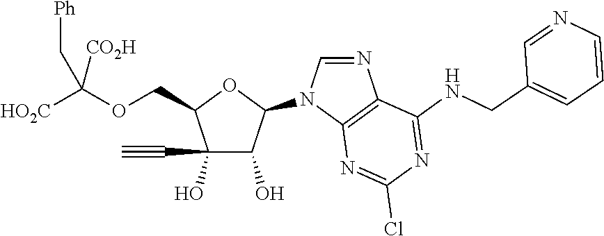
C(C1C(O)(C#C)C(O)C(N2C=NC3=C2N=C(Cl)N=C3NCC2=CC=CN=C2)O1)OC([HO2C])([CO2H])C[Ph]
